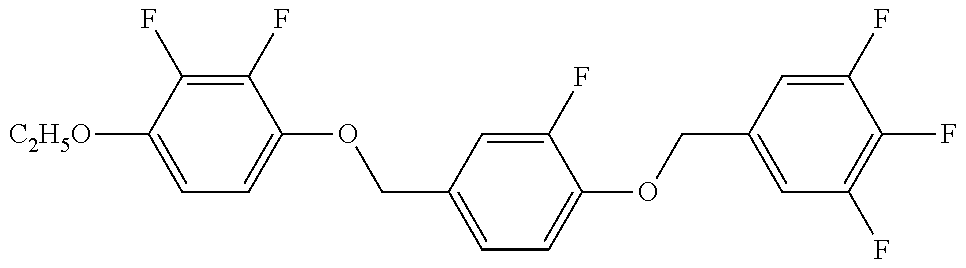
C1=C([C2H5O])C(F)=C(F)C(OCC2=CC=C(OCC3=CC(F)=C(F)C(F)=C3)C(F)=C2)=C1
